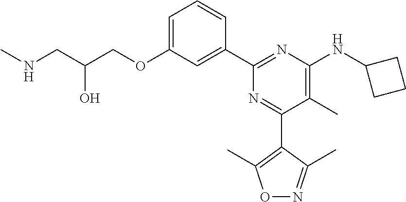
C1=C(OCC(CNC)O)C=C(C2=NC(NC3CCC3)=C(C)C(C3=C(C)ON=C3C)=N2)C=C1
